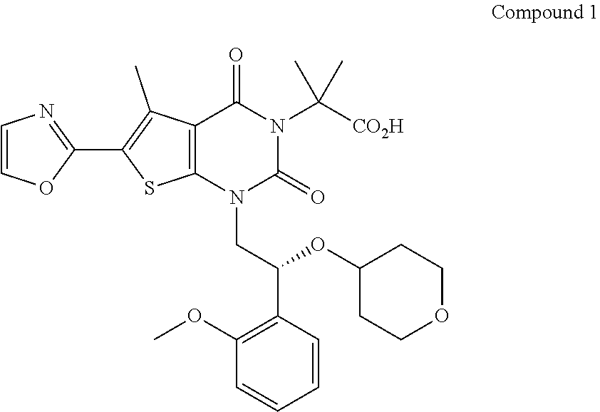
O1C(C2=C(C)C3=C(S2)N(CC(OC2CCOCC2)C2=C(OC)C=CC=C2)C(=O)N(C([CO2H])(C)C)C3=O)=NC=C1
